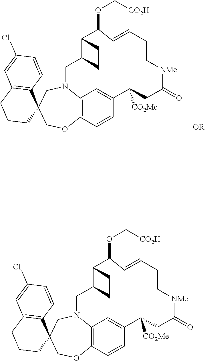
C1OC2=C3N(CC14C1=C(C=C(Cl)C=C1)CCC4)CC1C(CC1)C(OC[CO2H])C=CCC[NMe]C(=O)CC([CO2Me])C(=C3)C=C2.C1OC2=C3N(CC14C1=C(C=C(Cl)C=C1)CCC4)CC1C(CC1)C(OC[CO2H])C=CCC[NMe]C(=O)CC([CO2Me])C(=C3)C=C2
